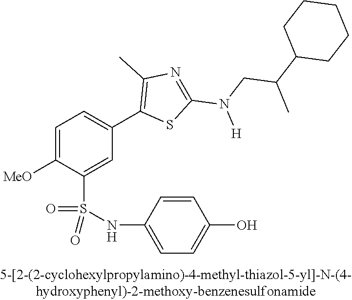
C1=C([OMe])C(S(NC2=CC=C(O)C=C2)(=O)=O)=CC(C2=C(C)N=C(N(CC(C3CCCCC3)C)[H])S2)=C1
